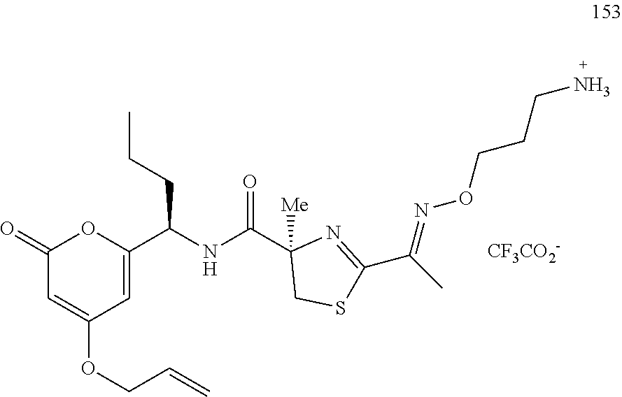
C1(=O)C=C(OCC=C)C=C(C(NC(C2([Me])CSC(C(C)=NOCCCN)=N2)=O)CCC)O1.[CF3CO2-]
